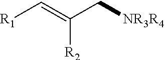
C([R2])(=C[R1])C[NR3R4]
